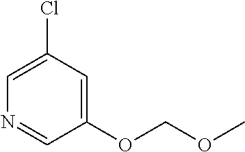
N1=CC(OCOC)=CC(Cl)=C1
